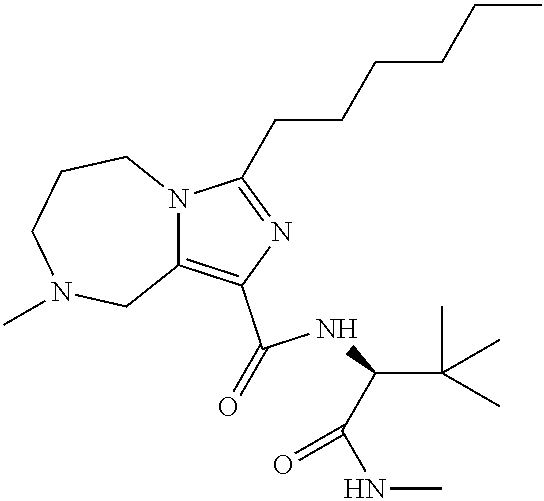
C1(C(=O)NC(C(C)(C)C)C(NC)=O)=C2N(C(CCCCCC)=N1)CCCN(C)C2
